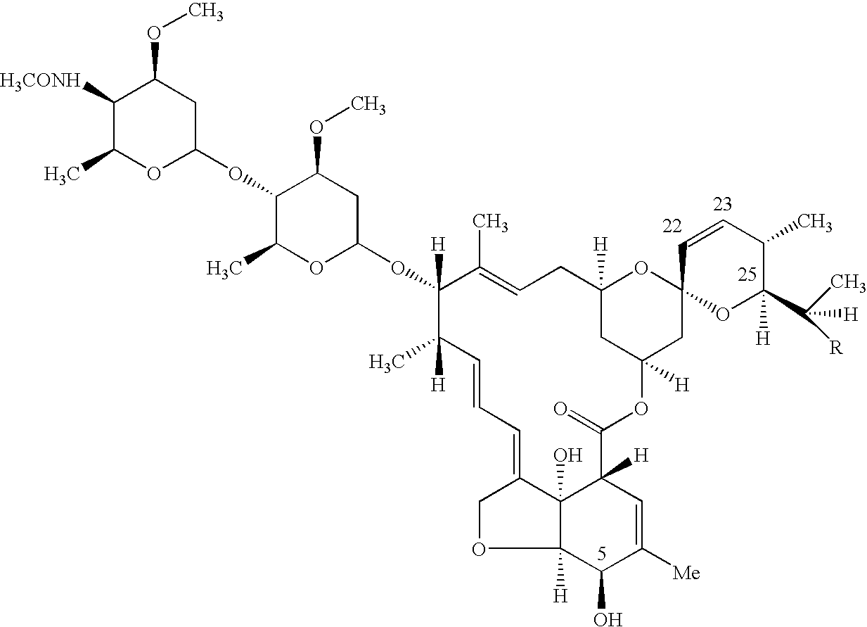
C1([H3CONH])C(C)OC(OC2C(C)OC(OC3([H])C(C)=CCC4([H])CC([H])(CC5(O4)OC([H])(C(C)([R])[H])C(C)C=C5)OC(=O)C4([H])C5(O)C([H])(OCC5=CC=CC3(C)[H])C(O)C([Me])=C4)CC2OC)CC1OC
